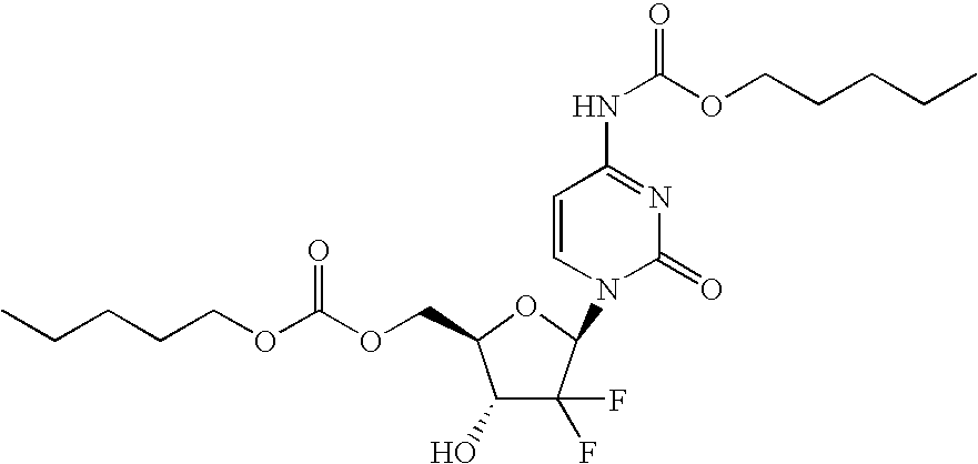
C1(O)C(F)(F)C(N2C(=O)N=C(NC(=O)OCCCCC)C=C2)OC1COC(OCCCCC)=O
